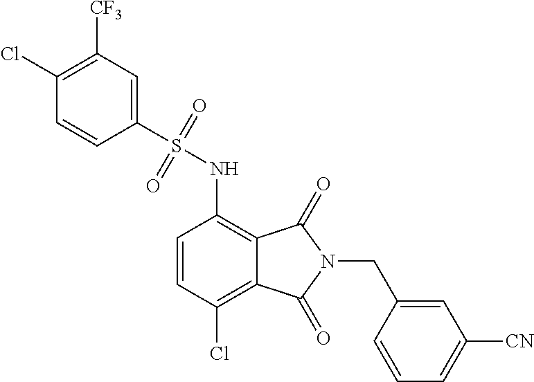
C1=CC(Cl)=C2C(=C1NS(=O)(=O)C1=CC([CF3])=C(Cl)C=C1)C(=O)N(CC1=CC([CN])=CC=C1)C2=O
